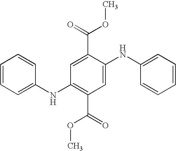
C1=CC=C(NC2=C(C(=O)OC)C=C(NC3=CC=CC=C3)C(C(=O)OC)=C2)C=C1
